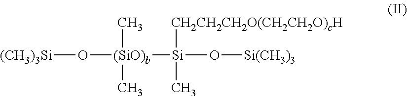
[(CH3)3Si]O[(SiO)b]([Si](O[Si(CH3)3])([CH2CH2CH2O(CH2CH2O)cH])C)(C)C
